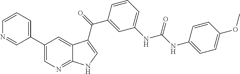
C1(C2=CC=CN=C2)=CN=C2C(=C1)C(C(=O)C1=CC(NC(NC3=CC=C(OC)C=C3)=O)=CC=C1)=CN2
